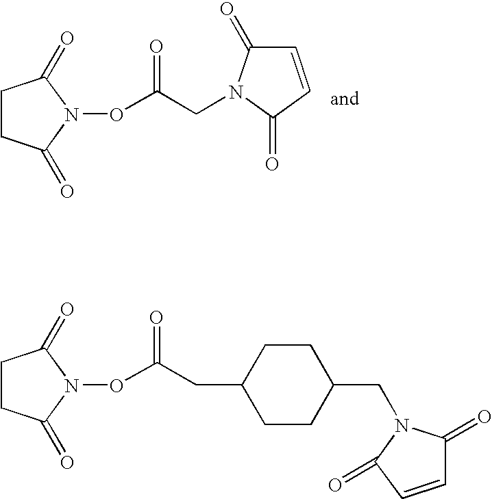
C1CC(=O)N(OC(CN2C(=O)C=CC2=O)=O)C1=O.C1CC(=O)N(OC(CC2CCC(CN3C(=O)C=CC3=O)CC2)=O)C1=O
